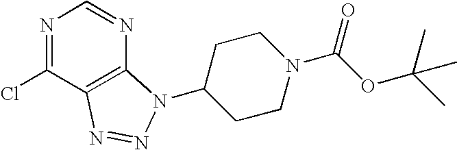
ClC1=NC=NC2=C1N=NN2C1CCN(C(OC(C)(C)C)=O)CC1
